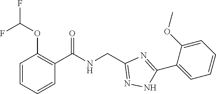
C1(C(NCC2=NNC(C3=CC=CC=C3OC)=N2)=O)=C(OC(F)F)C=CC=C1
